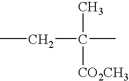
CC(C)(CC)[CO2CH3]
